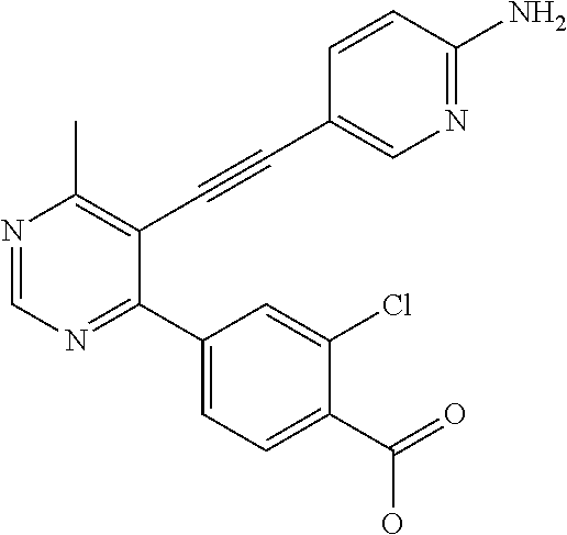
N1=CN=C(C2=CC=C(C(=O)O)C(Cl)=C2)C(C#CC2=CN=C(N)C=C2)=C1C
